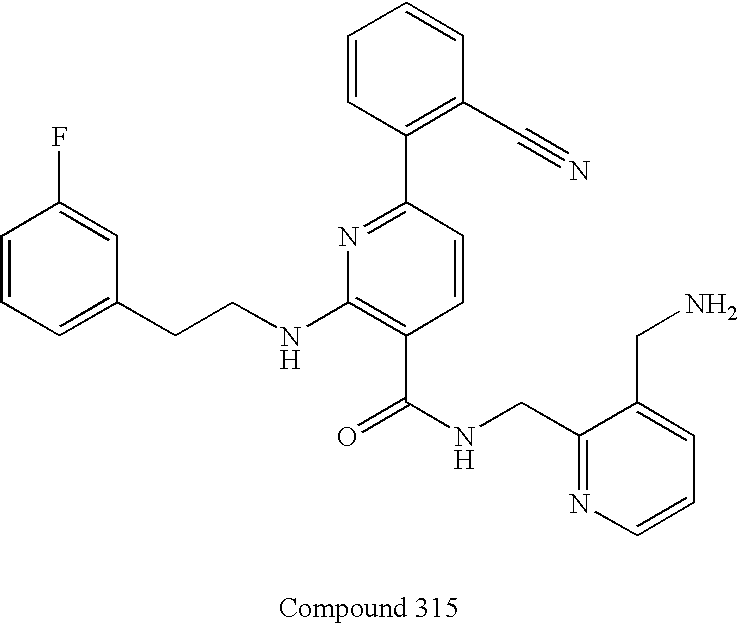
O=C(NCC1=NC=CC=C1CN)C1=C(NCCC2=CC=CC(F)=C2)N=C(C2=C(C#N)C=CC=C2)C=C1
